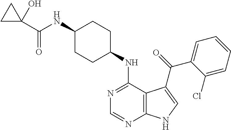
C1(NC(C2(O)CC2)=O)CCC(NC2=NC=NC3=C2C(C(=O)C2=CC=CC=C2Cl)=CN3)CC1
